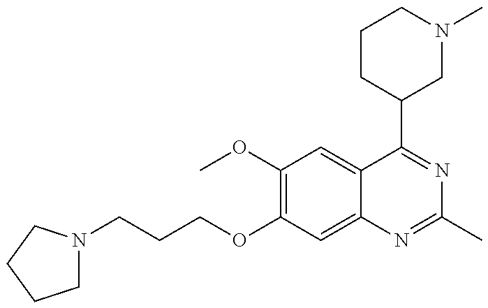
C1N(CCCOC2=C(OC)C=C3C(=C2)N=C(C)N=C3C2CN(C)CCC2)CCC1
